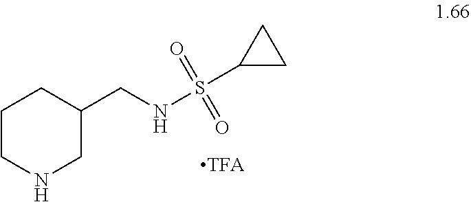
C1CNCC(CNS(C2CC2)(=O)=O)C1
